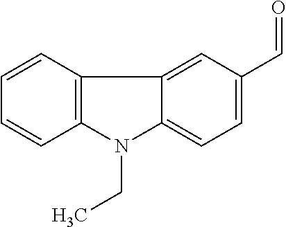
C1=CC2=C(C=C1)N(CC)C1=CC=C(C=O)C=C21
